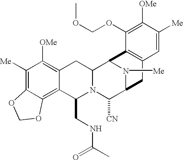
C1([Me])=C2C(=C3C(=C1[OMe])CC1N(C3CNC(=O)C)C([CN])C3N([Me])C1C1=C(C3)C=C([Me])C([OMe])=C1OCOC)OCO2
